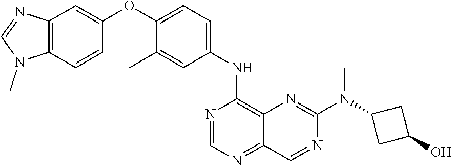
C1=NC(NC2=CC=C(OC3=CC4=C(N(C)C=N4)C=C3)C(C)=C2)=C2N=C(N(C3CC(O)C3)C)N=CC2=N1
